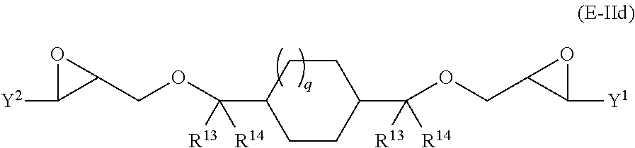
O1C([Y2])C1COC(C1CCC(C(OCC2OC2[Y1])([R14])[R13])CC1)([R13])[R14]
